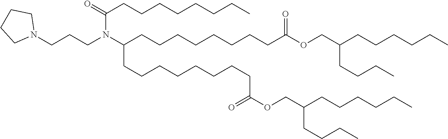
N1(CCCN(C(CCCCCCCCC(OCC(CCCCCC)CCCC)=O)CCCCCCCCC(OCC(CCCCCC)CCCC)=O)C(=O)CCCCCCCC)CCCC1
